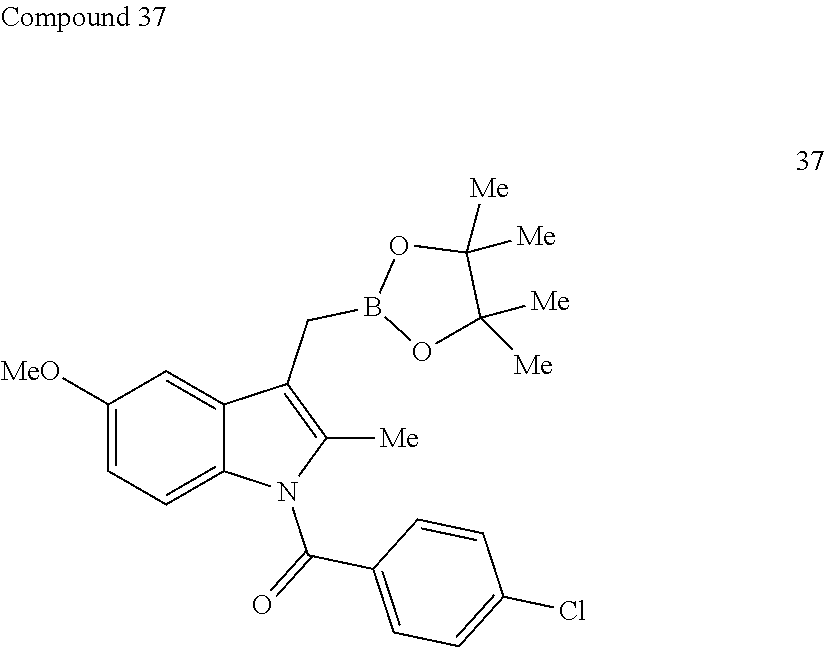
C1([MeO])=CC=C2C(=C1)C(CB1OC([Me])([Me])C([Me])([Me])O1)=C([Me])N2C(=O)C1=CC=C(Cl)C=C1
